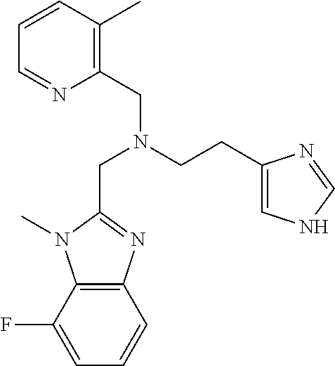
C1=C(F)C2=C(C=C1)N=C(CN(CC1=C(C)C=CC=N1)CCC1=CNC=N1)N2C
